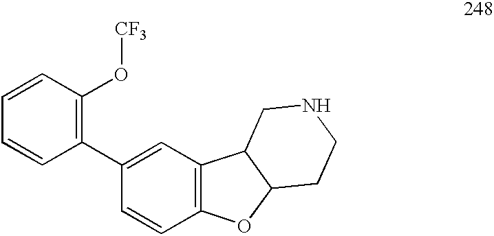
C1=CC=CC(C2=CC3=C(C=C2)OC2C3CNCC2)=C1O[CF3]
